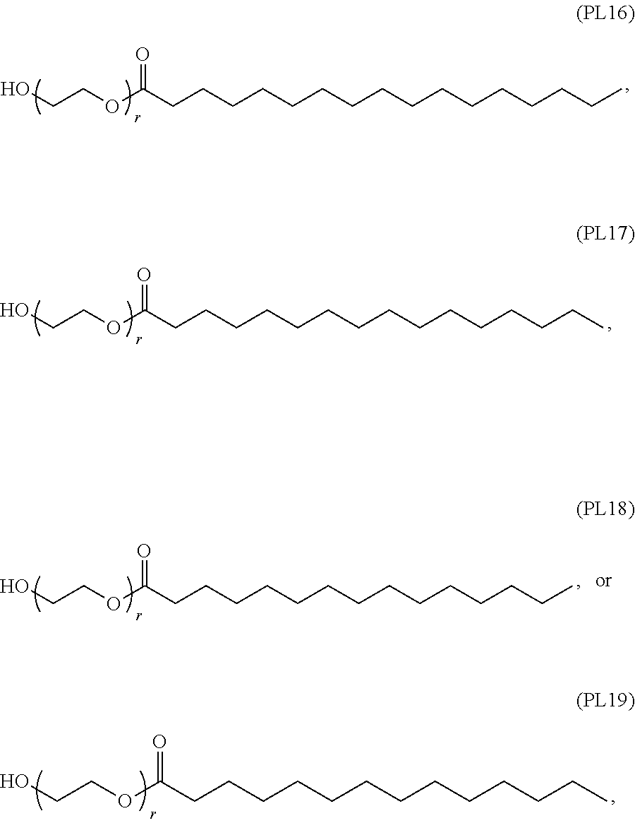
C(COC(CCCCCCCCCCCCCCCC)=O)O.C(COC(CCCCCCCCCCCCCCC)=O)O.C(COC(CCCCCCCCCCCCCC)=O)O.C(COC(CCCCCCCCCCCCC)=O)O
